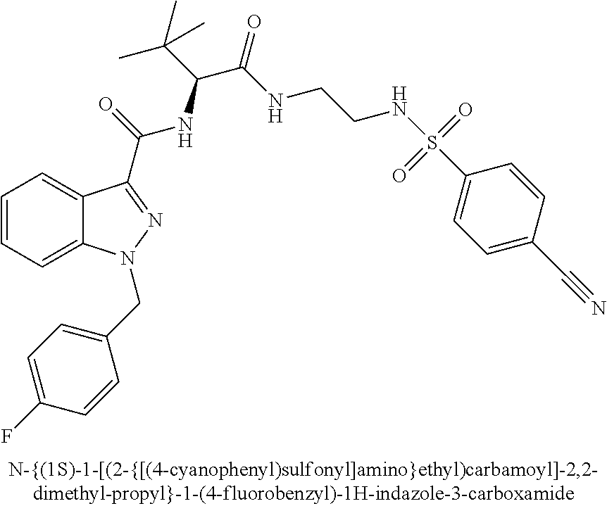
C1=CC=C2C(=C1)C(C(=O)NC(C(C)(C)C)C(NCCNS(C1=CC=C(C#N)C=C1)(=O)=O)=O)=NN2CC1=CC=C(F)C=C1
